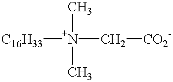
[C16H33][N+](C[CO2-])(C)C
